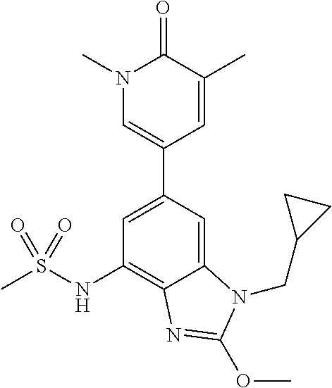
C1(NS(C)(=O)=O)=C2C(=CC(C3=CN(C)C(=O)C(C)=C3)=C1)N(CC1CC1)C(OC)=N2
